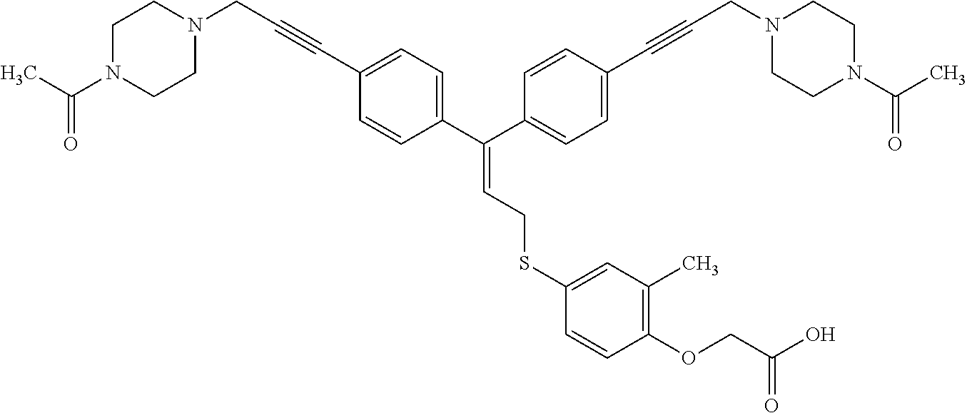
C(=C(C1=CC=C(C#CCN2CCN(C(C)=O)CC2)C=C1)C1=CC=C(C#CCN2CCN(C(C)=O)CC2)C=C1)CSC1=CC(C)=C(OCC(O)=O)C=C1
